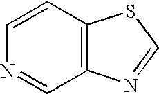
C12=C(N=CS1)C=NC=C2
